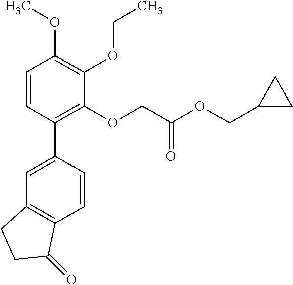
C1=C(C2=C(OCC(OCC3CC3)=O)C(OCC)=C(OC)C=C2)C=CC2=C1CCC2=O
